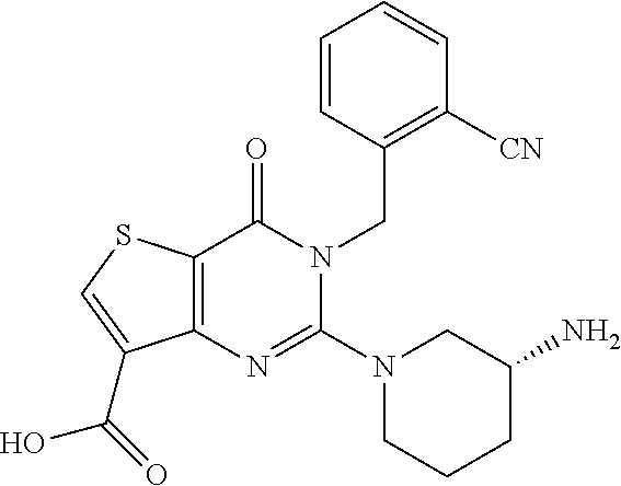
C12=C(SC=C1C(=O)O)C(=O)N(CC1=C([CN])C=CC=C1)C(N1CCCC(N)C1)=N2
